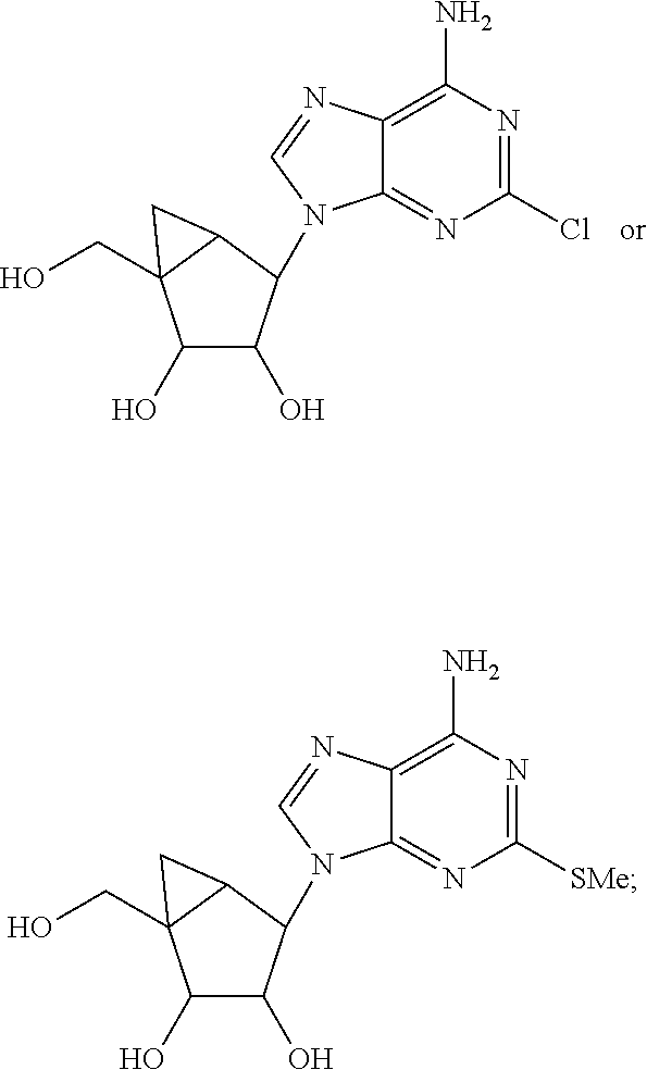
C1(Cl)=NC(N)=C2C(=N1)N(C1C(O)C(O)C3(CO)C1C3)C=N2.C1([SMe])=NC(N)=C2C(=N1)N(C1C(O)C(O)C3(CO)C1C3)C=N2
